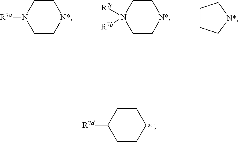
C1C[N*]CCN1[R7a].C1C[N*]CCN1([R7c])[R7b].C1CC[N*]C1.C1CCCCC1[R7d]
